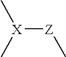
[Z]([X](C)C)C
